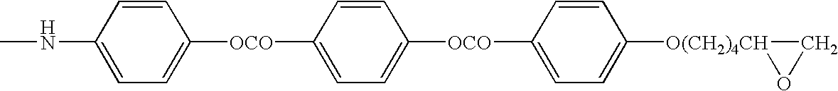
CNC1=CC=C([OCO]C2=CC=C([OCO]C3=CC=C([O(CH2)4CH]4OC4)C=C3)C=C2)C=C1
